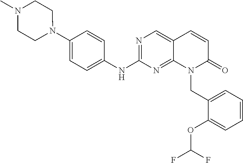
N1(C2=CC=C(NC3=NC=C4C(=N3)N(CC3=CC=CC=C3OC(F)F)C(=O)C=C4)C=C2)CCN(C)CC1
